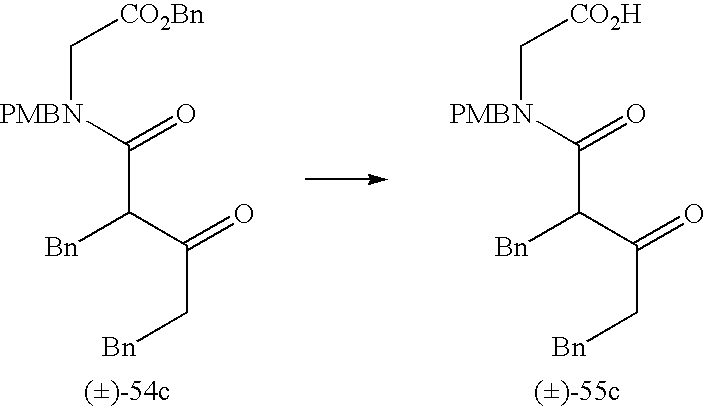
C([PMBN]C(C(C(=O)C[Bn])[Bn])=O)[CO2Bn].C([PMBN]C(C(C(=O)C[Bn])[Bn])=O)[CO2H]
